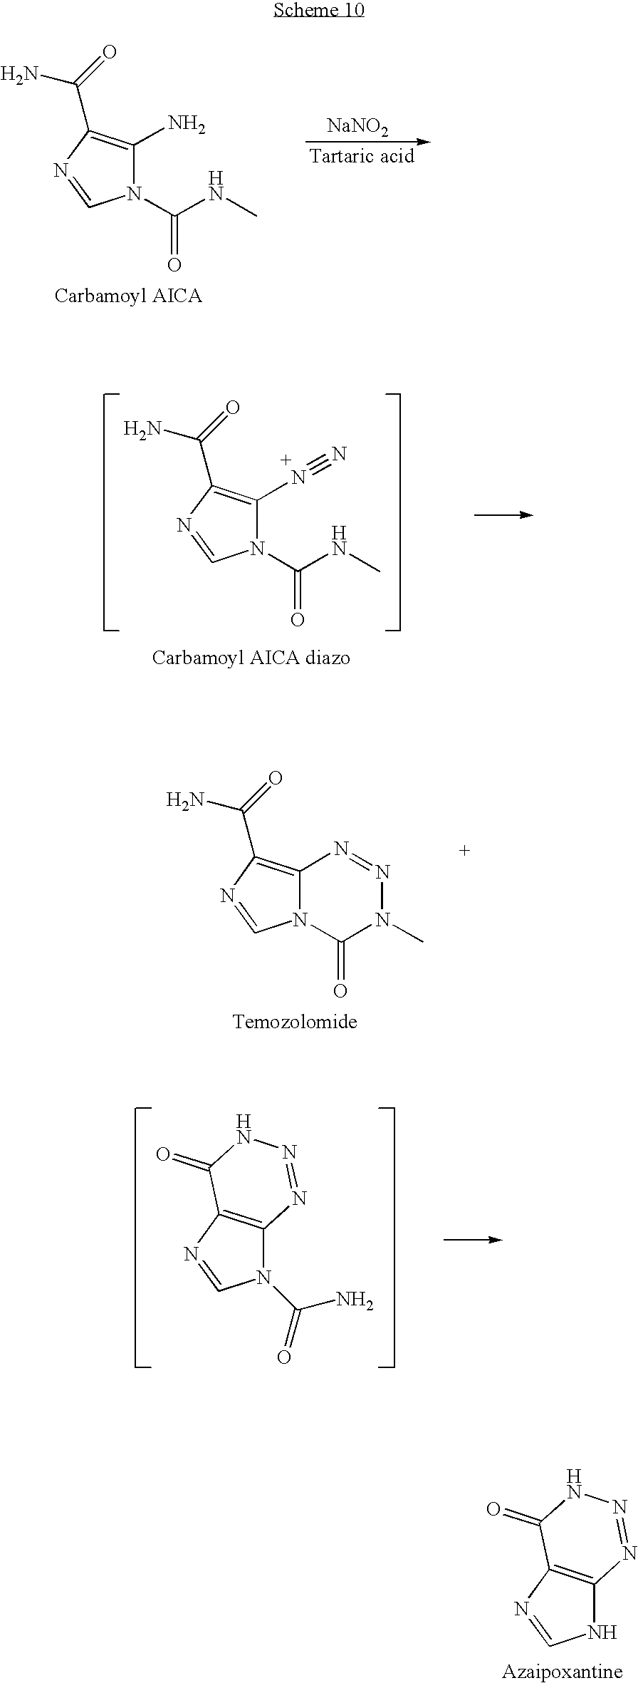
N1(C(NC)=O)C(N)=C(C(=O)N)N=C1.[NaNO2].N1(C(NC)=O)C(N#N)=C(C(=O)N)N=C1.N12C(=C(C(=O)N)N=C1)N=NN(C)C2=O.N1(C(N)=O)C2=C(N=C1)C(=O)NN=N2.N1C2=C(N=C1)C(=O)NN=N2
